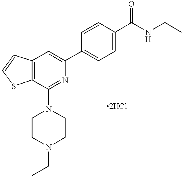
C12=C(C=C(C3=CC=C(C(NCC)=O)C=C3)N=C1N1CCN(CC)CC1)C=CS2
